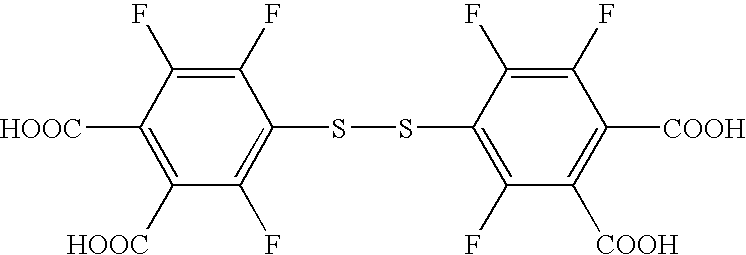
C1([HOOC])=C([HOOC])C(F)=C(SSC2=C(F)C([COOH])=C([COOH])C(F)=C2F)C(F)=C1F
